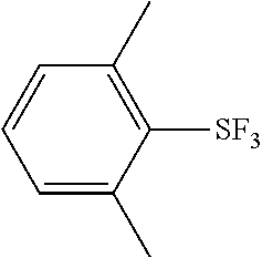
C1=CC=C(C)C([SF3])=C1C
